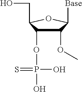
C1(OC)C(OP(O)(O)=S)C(CO)OC1[Base]
